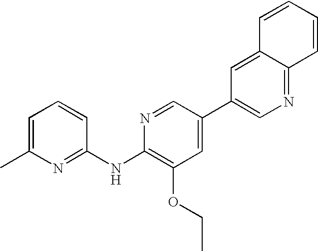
N1=C(NC2=C(OCC)C=C(C3=CN=C4C(=C3)C=CC=C4)C=N2)C=CC=C1C
